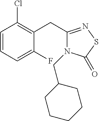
C1=CC=C(F)C(CC2=NSC(=O)N2CC2CCCCC2)=C1Cl
